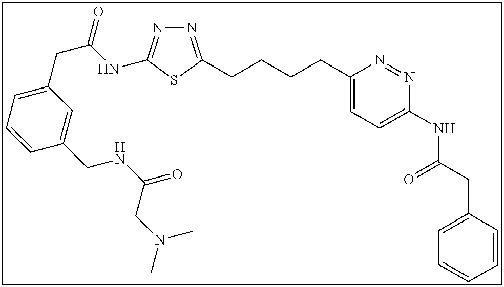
N1=C(CCCCC2=CC=C(NC(CC3=CC=CC=C3)=O)N=N2)SC(NC(CC2=CC=CC(CNC(=O)CN(C)C)=C2)=O)=N1
